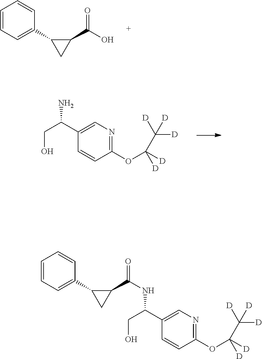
C1=CC=C(C2CC2C(O)=O)C=C1.C1(OC([D])([D])C([D])([D])[D])=NC=C(C(CO)N)C=C1.C1=CC=C(C2CC2C(=O)NC(C2=CN=C(OC([D])([D])C([D])([D])[D])C=C2)CO)C=C1
